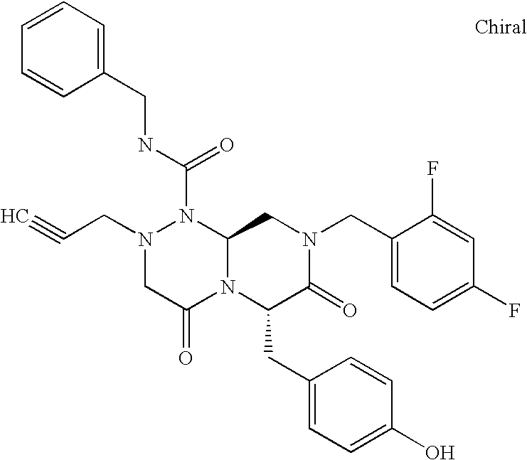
C(N1CC(=O)N2C(N1C(NCC1=CC=CC=C1)=O)CN(CC1=CC=C(F)C=C1F)C(=O)C2CC1=CC=C(O)C=C1)C#C
